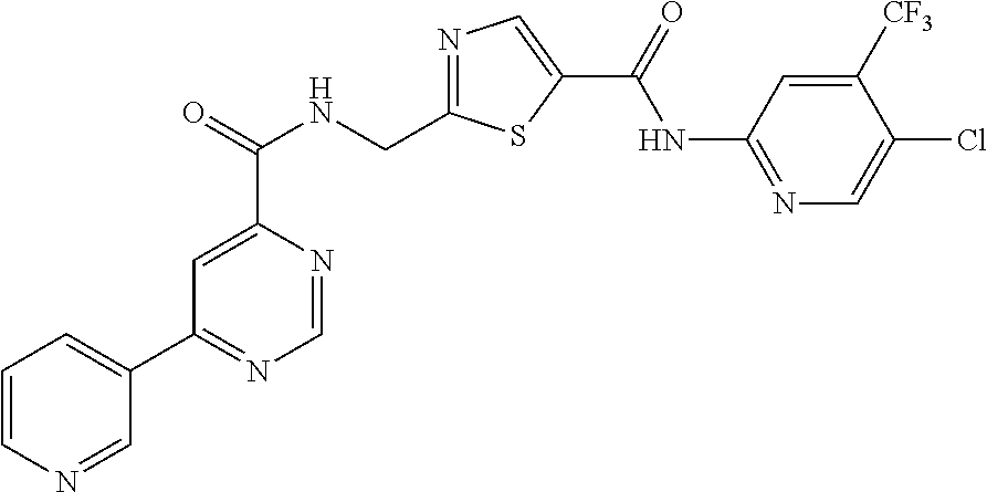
C1=NC(C(=O)NCC2=NC=C(C(=O)NC3=NC=C(Cl)C([CF3])=C3)S2)=CC(C2=CC=CN=C2)=N1
